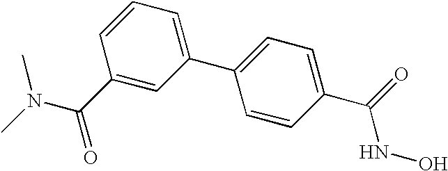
C(C1=CC(C2=CC=C(C(NO)=O)C=C2)=CC=C1)(N(C)C)=O
